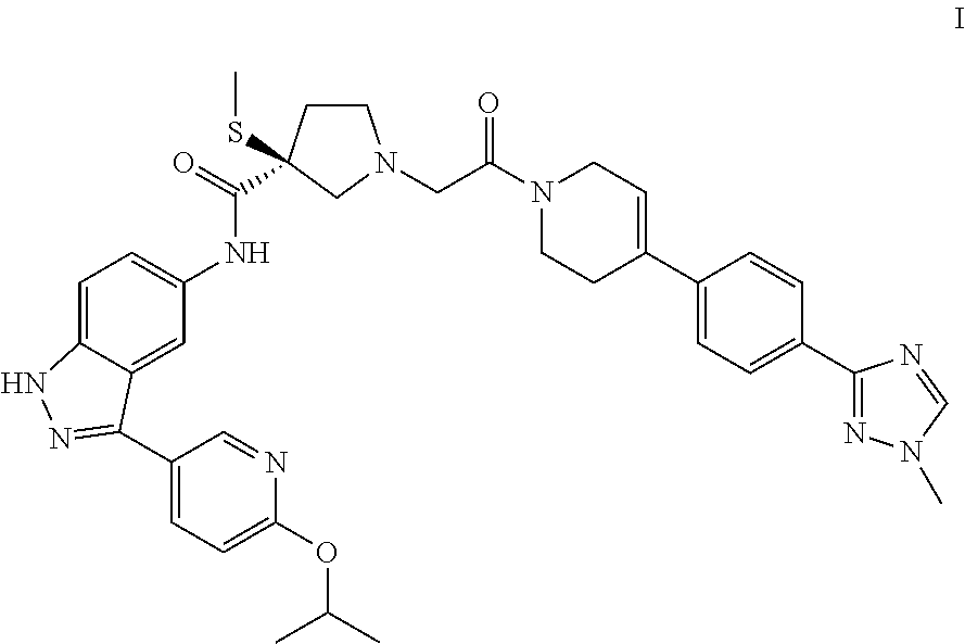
C1=C2C(=CC(NC(=O)C3(SC)CCN(CC(N4CCC(C5=CC=C(C6=NN(C)C=N6)C=C5)=CC4)=O)C3)=C1)C(C1=CC=C(OC(C)C)N=C1)=NN2
